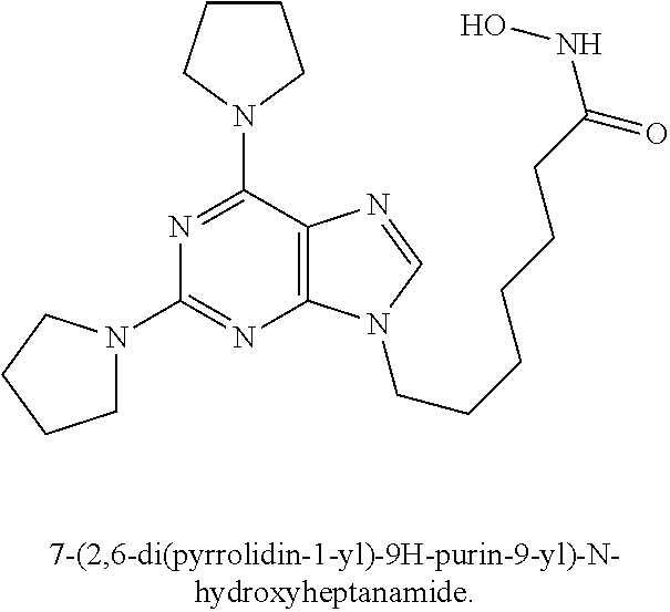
C1(N2CCCC2)=NC2=C(C(N3CCCC3)=N1)N=CN2CCCCCCC(NO)=O
